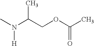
CN(C(COC(C)=O)C)[H]
